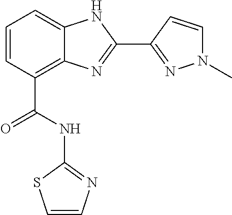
C1=CC(C(=O)NC2=NC=CS2)=C2C(=C1)NC(C1=NN(C)C=C1)=N2
